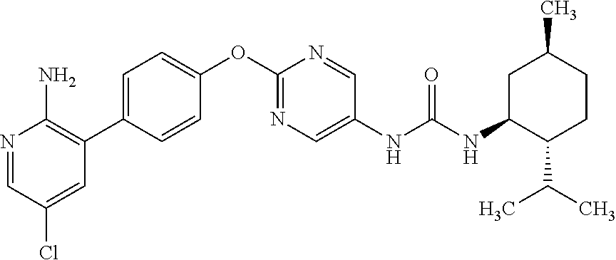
C1(OC2=NC=C(NC(NC3C(C(C)C)CCC(C)C3)=O)C=N2)=CC=C(C2=C(N)N=CC(Cl)=C2)C=C1
